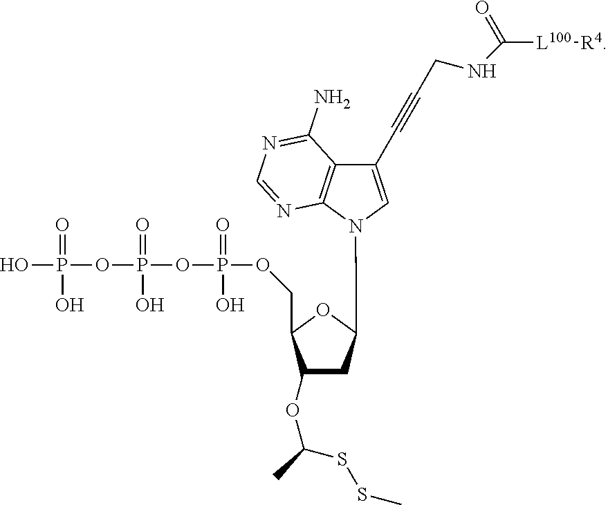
OP(=O)(O)OP(=O)(O)OP(=O)(O)OCC1C(OC(SSC)C)CC(N2C3=C(C(N)=NC=N3)C(C#CCNC([L100][R4])=O)=C2)O1
